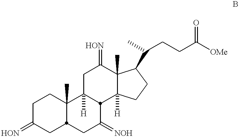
C1C(=[HON])CC2C(C)(C1)C1([H])CC(=[HON])C3(C)C([H])(CCC3C(C)CCC([OMe])=O)C1C(=[NOH])C2
